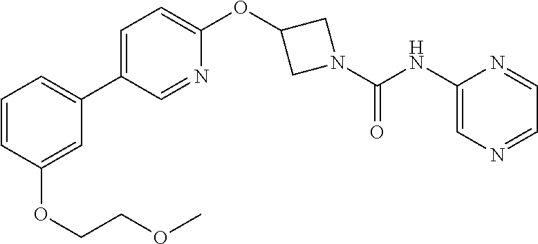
C1=CC(OCCOC)=CC(C2=CC=C(OC3CN(C(NC4=CN=CC=N4)=O)C3)N=C2)=C1
